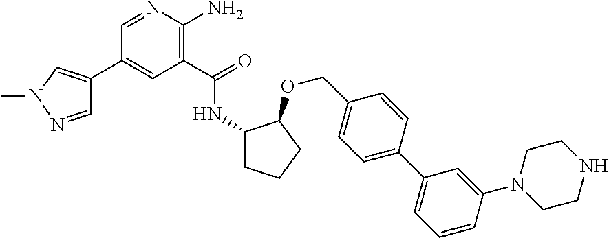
C1(C2=CN(C)N=C2)=CC(C(=O)NC2CCCC2OCC2=CC=C(C3=CC=CC(N4CCNCC4)=C3)C=C2)=C(N)N=C1
